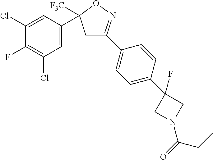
C1=C(C2([F3C])CC(C3=CC=C(C4(F)CN(C(=O)CC)C4)C=C3)=NO2)C=C(Cl)C(F)=C1Cl
